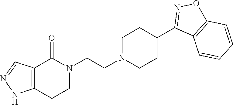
N1(CCN2CCC(C3=NOC4=C3C=CC=C4)CC2)C(=O)C2=C(CC1)NN=C2
